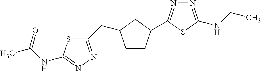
C1(CC2CCC(C3=NN=C(NCC)S3)C2)=NN=C(NC(C)=O)S1
